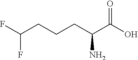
FC(CCCC(C(O)=O)N)F
